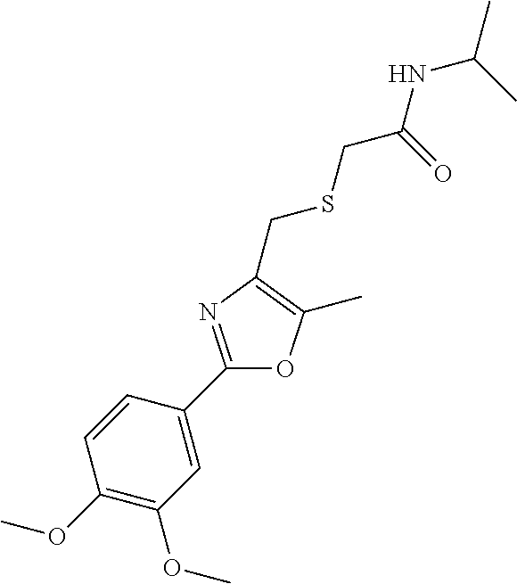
C1=CC(C2=NC(CSCC(=O)NC(C)C)=C(C)O2)=CC(OC)=C1OC
